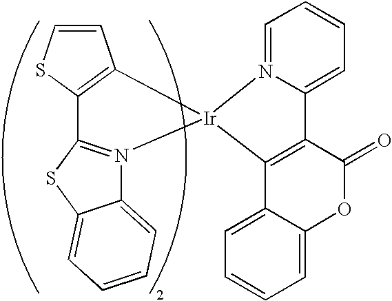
C1=CC=N2C(=C1)C1=C(C3=CC=CC=C3OC1=O)[Ir]21N2=C(SC3=CC=CC=C23)C2=C1C=CS2
